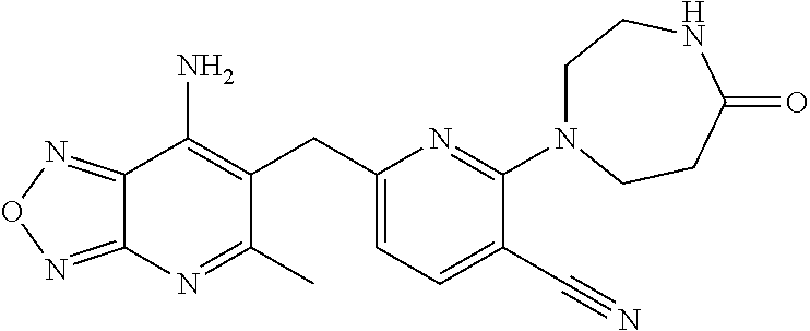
C12=NON=C1N=C(C)C(CC1=CC=C(C#N)C(N3CCNC(=O)CC3)=N1)=C2N
